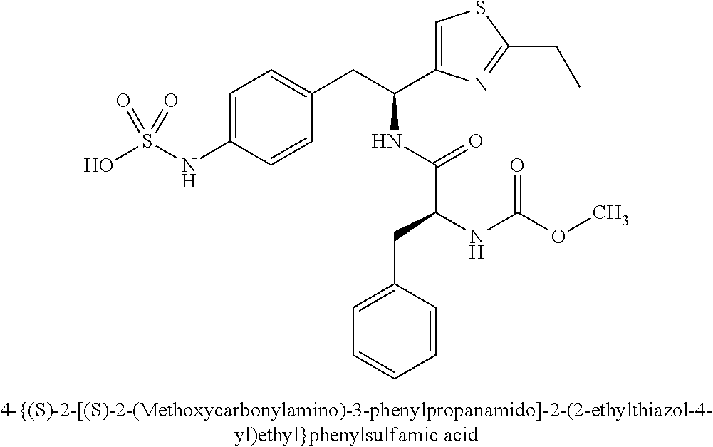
OS(NC1=CC=C(CC(C2=CSC(CC)=N2)NC(C(NC(OC)=O)CC2=CC=CC=C2)=O)C=C1)(=O)=O
